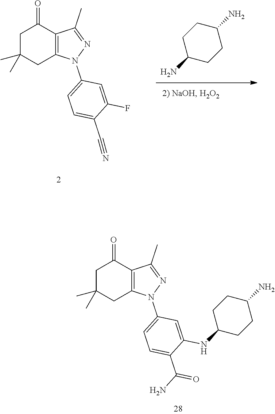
C1C(C)(C)CC2=C(C1=O)C(C)=NN2C1=CC=C(C#N)C(F)=C1.C1(N)CCC(N)CC1.C1C(C)(C)CC2=C(C1=O)C(C)=NN2C1=CC=C(C(N)=O)C(NC2CCC(N)CC2)=C1
